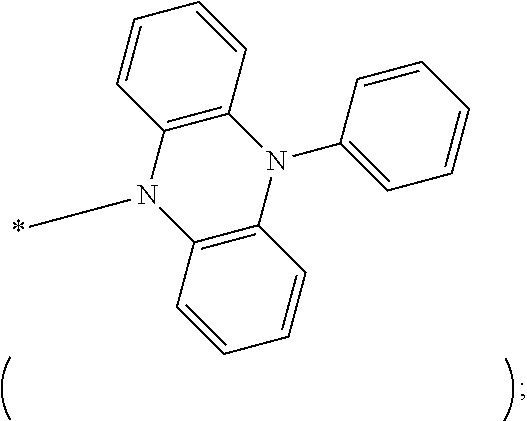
C1=CC2=C(C=C1)N(C1=CC=CC=C1)C1=C(N2C*)C=CC=C1
